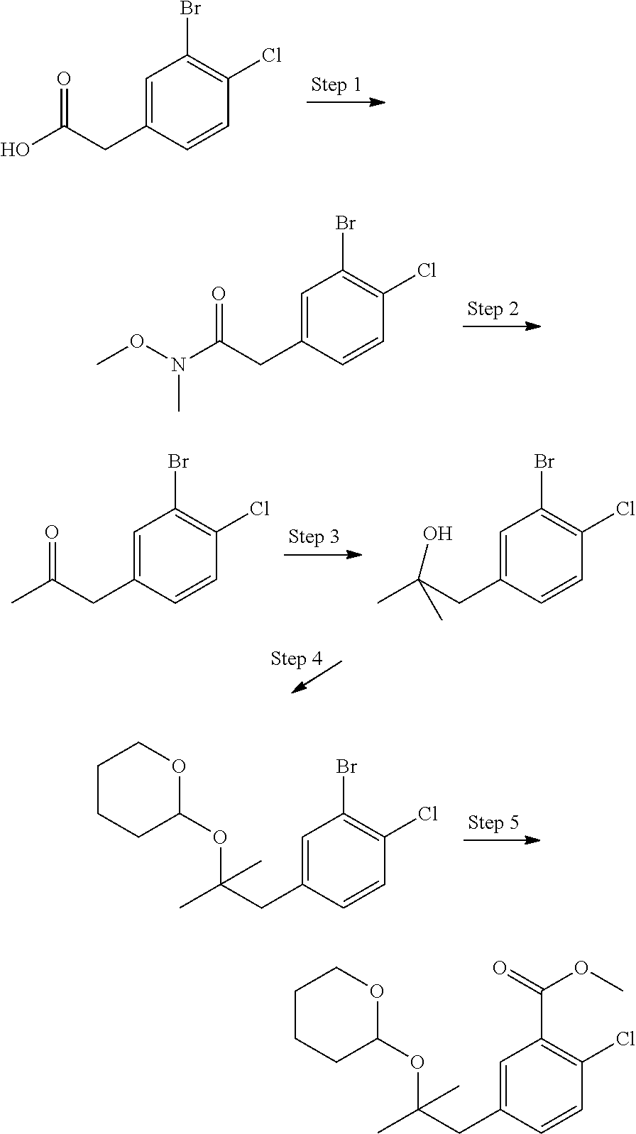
C1=C(CC(O)=O)C=CC(Cl)=C1Br.C1=C(CC(N(OC)C)=O)C=CC(Cl)=C1Br.C1=C(CC(C)=O)C=CC(Cl)=C1Br.C1=C(CC(C)(O)C)C=CC(Cl)=C1Br.C1=C(CC(C)(OC2OCCCC2)C)C=CC(Cl)=C1Br.C1=C(CC(C)(OC2OCCCC2)C)C=CC(Cl)=C1C(OC)=O
